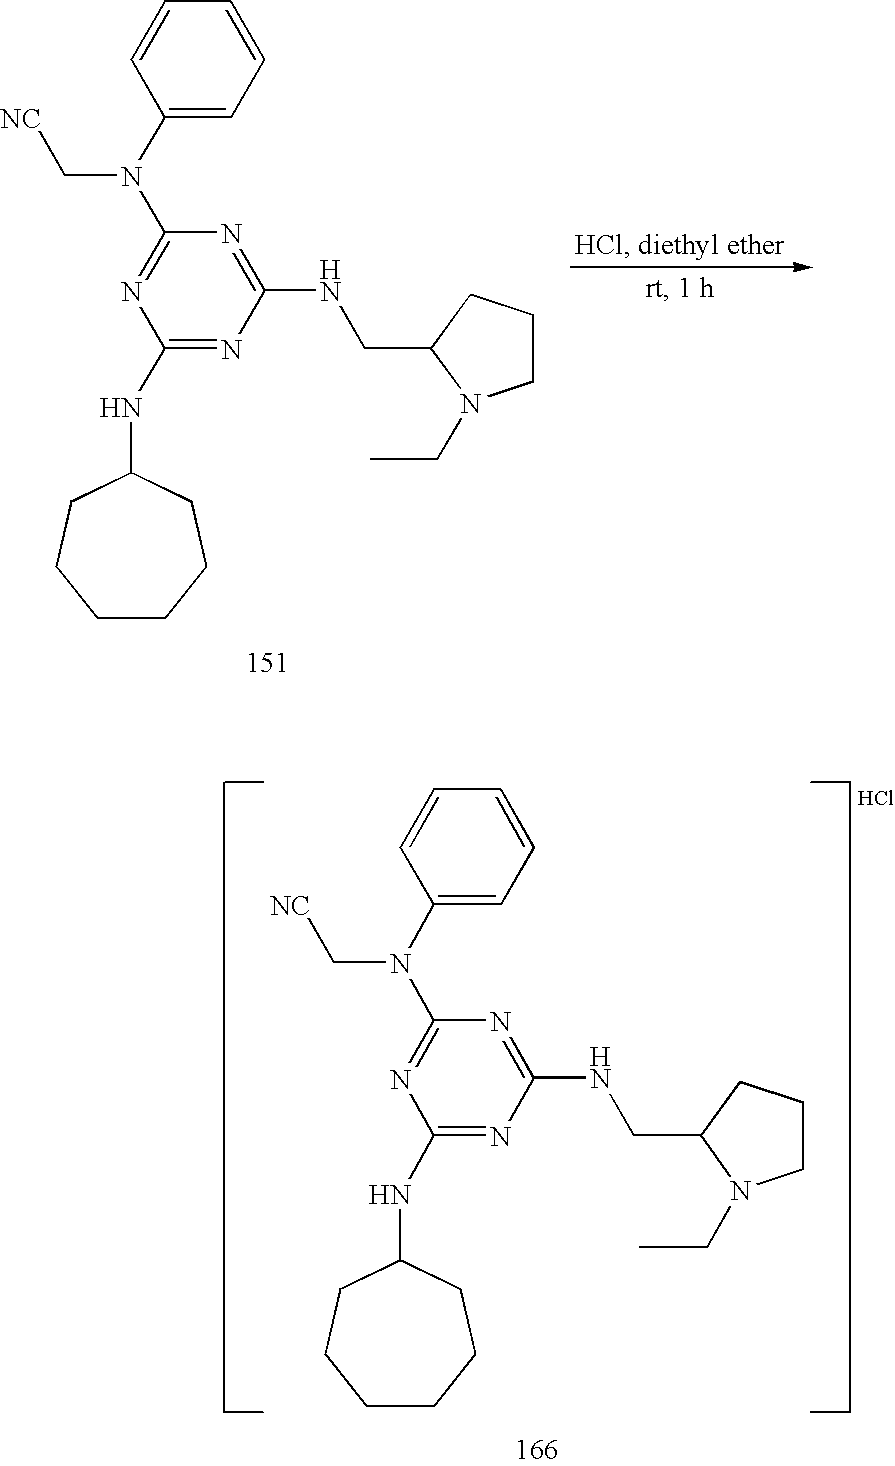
C1=CC(N(C2=NC(NC3CCCCCC3)=NC(NCC3CCCN3CC)=N2)C[NC])=CC=C1.C1=CC(N(C2=NC(NC3CCCCCC3)=NC(NCC3CCCN3CC)=N2)C[NC])=CC=C1
